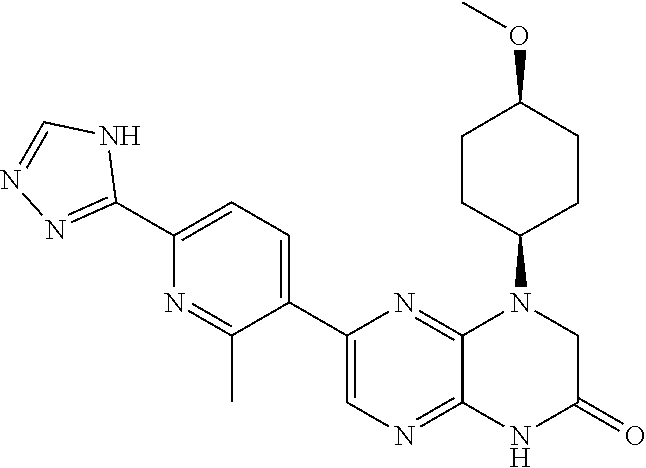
C1(C2=CC=C(C3=NN=CN3)N=C2C)=CN=C2C(=N1)N(C1CCC(OC)CC1)CC(=O)N2
